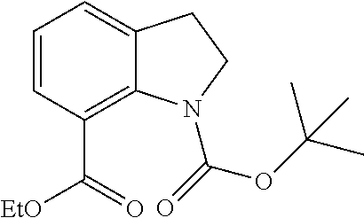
C1=CC(C(=O)[EtO])=C2C(=C1)CCN2C(OC(C)(C)C)=O
